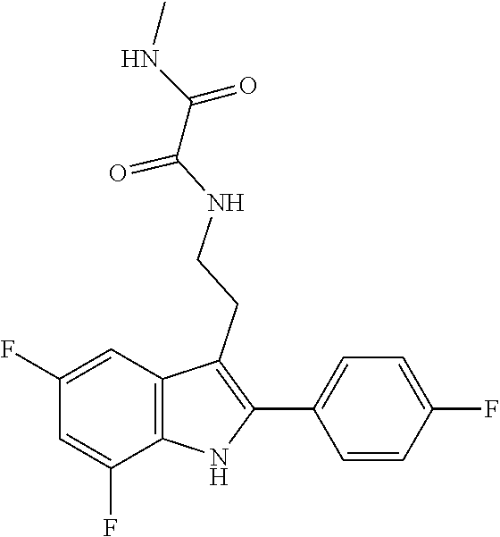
N(CCC1=C(C2=CC=C(F)C=C2)NC2=C1C=C(F)C=C2F)C(C(NC)=O)=O
